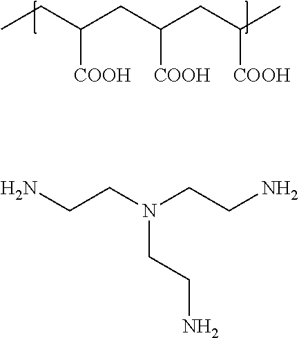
CCC(CC(CC(C)[COOH])[COOH])[COOH].NCCN(CCN)CCN
